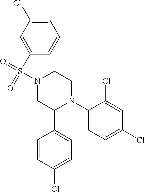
C1(N2CCN(S(=O)(=O)C3=CC(Cl)=CC=C3)CC2C2=CC=C(Cl)C=C2)=CC=C(Cl)C=C1Cl
